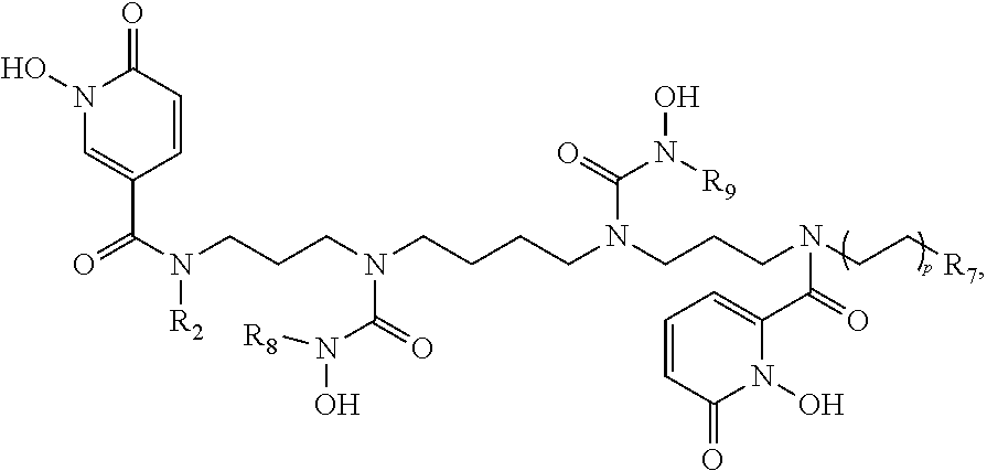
N1(O)C=C(C(N(CCCN(CCCCN(CCCN(CC[R7])C(=O)C2=CC=CC(=O)N2O)C(=O)N([R9])O)C(=O)N(O)[R8])[R2])=O)C=CC1=O
